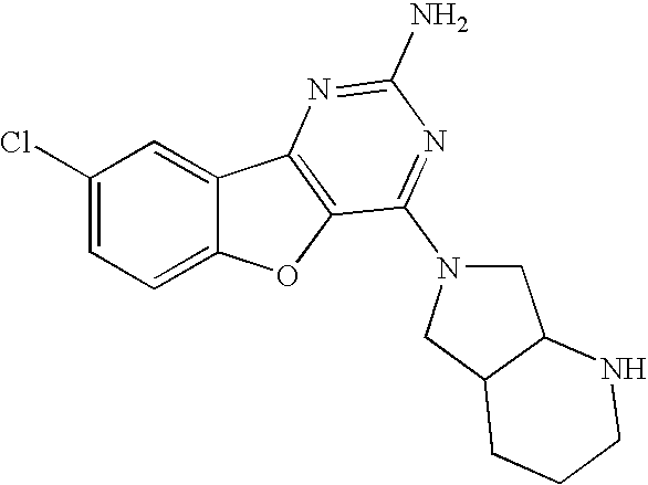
C1(Cl)=CC=C2C(=C1)C1=C(O2)C(N2CC3C(C2)CCCN3)=NC(N)=N1
